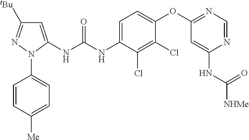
C1=C(NC(NC2=CC=C(OC3=NC=NC(NC([NHMe])=O)=C3)C(Cl)=C2Cl)=O)N(C2=CC=C([Me])C=C2)N=C1[tBu]
